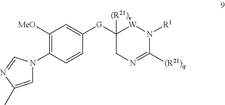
C1([G]C2=CC([MeO])=C(N3C=C(C)N=C3)C=C2)([(R21)v])CN=C([(R21)q])N([R1])[W]1
